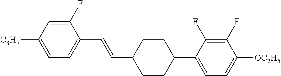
C1(F)=CC([C3H7])=CC=C1C=CC1CCC(C2=CC=C([OC2H5])C(F)=C2F)CC1
